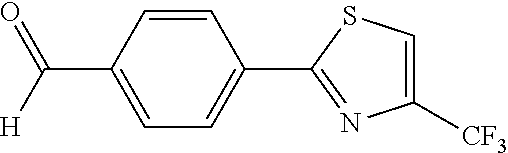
C1=CC(C([H])=O)=CC=C1C1=NC([CF3])=CS1
